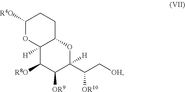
C1([R4O])OC2([H])C(CC1)OC(C(C[OH])[OR10])([H])C([OR9])C2[R8O]
